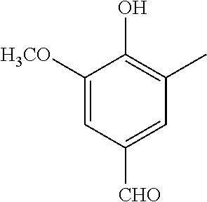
C1([H3CO])=CC([CHO])=CC(C)=C1O
